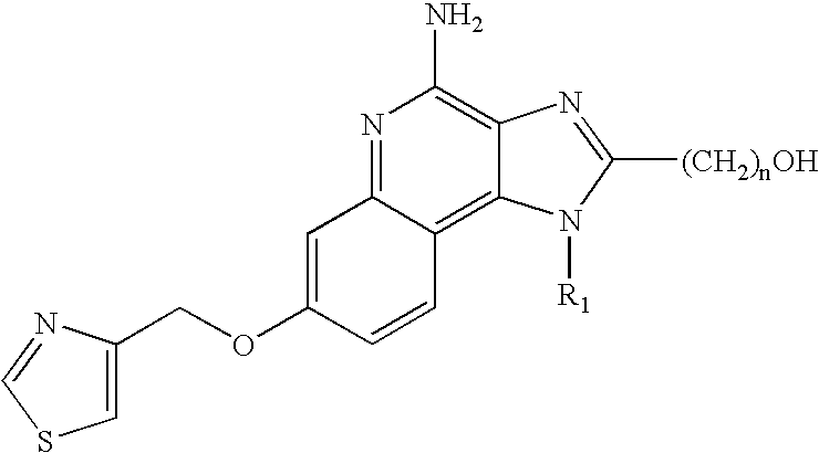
N1=C2C(=C3C(=C1N)N=C([(CH2)nOH])N3[R1])C=CC(OCC1=CSC=N1)=C2
